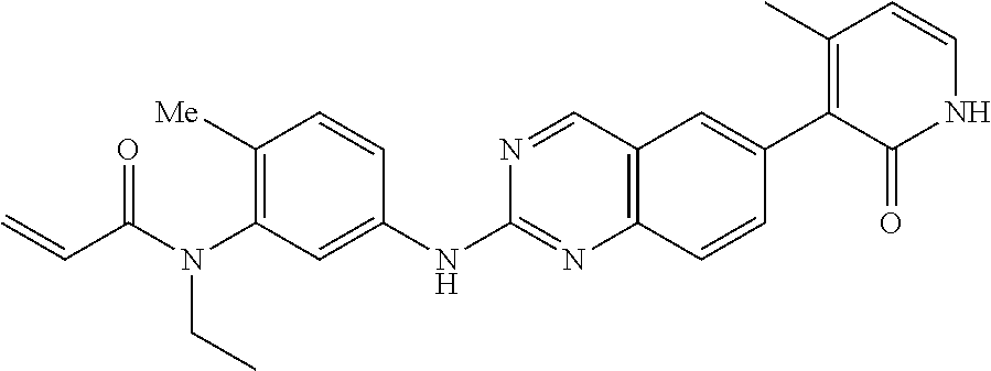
C1([Me])=C(N(C(C=C)=O)CC)C=C(NC2=NC3=C(C=N2)C=C(C2=C(C)C=CNC2=O)C=C3)C=C1
